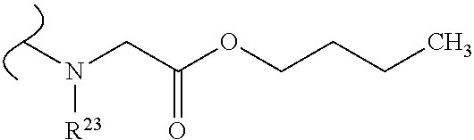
CN(CC(OCCCC)=O)[R23]
